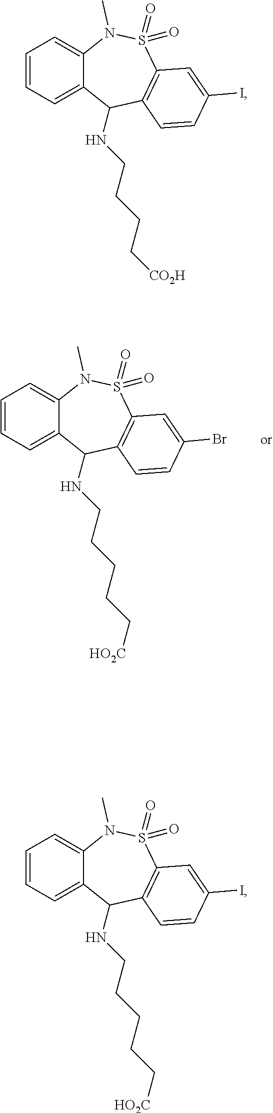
C1=CC=C2C(=C1)N(C)S(=O)(=O)C1=C(C2NCCCCC[HO2C])C=CC(Br)=C1.C1=CC=C2C(=C1)N(C)S(=O)(=O)C1=C(C2NCCCC[CO2H])C=CC(I)=C1.C1=CC=C2C(=C1)N(C)S(=O)(=O)C1=C(C2NCCCCC[HO2C])C=CC(I)=C1
